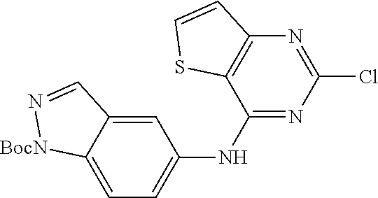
C1=C2C(=CC=C1NC1=NC(Cl)=NC3=C1SC=C3)[BocN]N=C2
